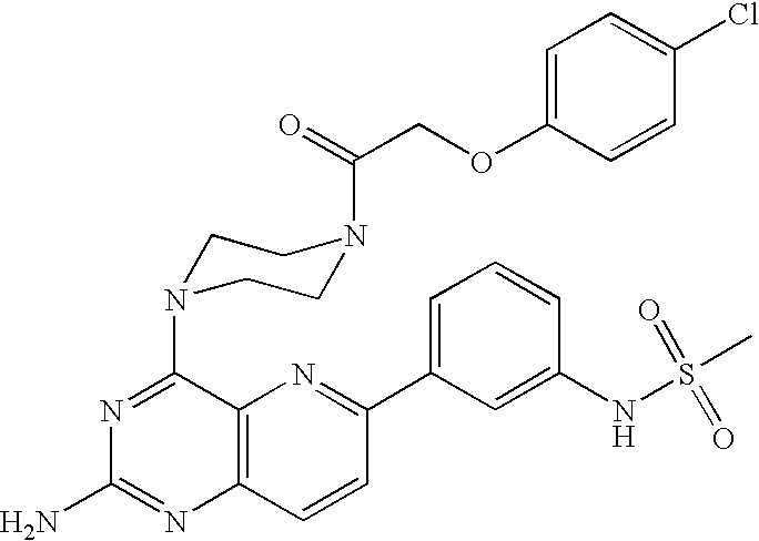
C12=C(C=CC(C3=CC=CC(NS(C)(=O)=O)=C3)=N1)N=C(N)N=C2N1CCN(C(COC2=CC=C(Cl)C=C2)=O)CC1
